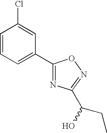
C1=CC=C(C2=NC(C(O)CC)=NO2)C=C1Cl
